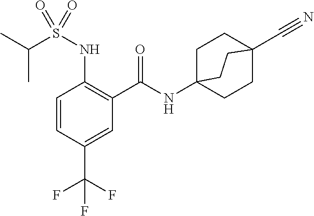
C1=CC(C(F)(F)F)=CC(C(=O)NC23CCC(C#N)(CC2)CC3)=C1NS(C(C)C)(=O)=O
